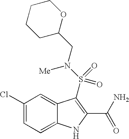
C1C(CN(S(=O)(=O)C2=C(C(N)=O)NC3=CC=C(Cl)C=C32)[Me])OCCC1
